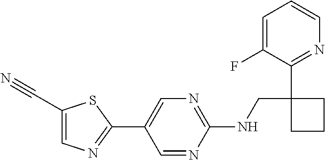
N(CC1(C2=NC=CC=C2F)CCC1)C1=NC=C(C2=NC=C(C#N)S2)C=N1
